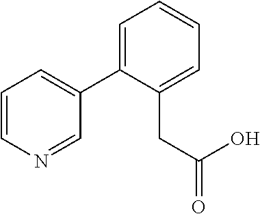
C1=CN=CC(C2=CC=CC=C2CC(=O)O)=C1
